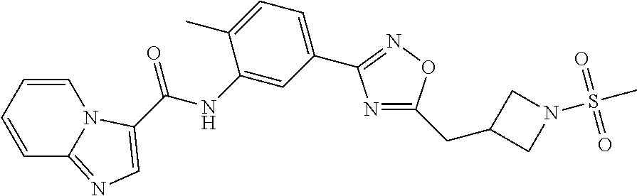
N1=C(CC2CN(S(C)(=O)=O)C2)ON=C1C1=CC=C(C)C(NC(=O)C2=CN=C3C=CC=CN32)=C1
